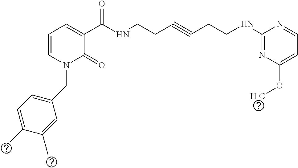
C1=CN(CC2=CC=C(C)C(C)=C2)C(=O)C(C(NCCC#CCCNC2=NC(O[H C])=CC=N2)=O)=C1
